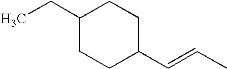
C1(CC)CCC(C=CC)CC1
